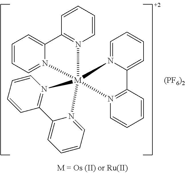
C1=CC=CC2=N1[M]13(N4=CC=CC=C24)(N2=C(C=CC=C2)C2=CC=CC=N21)N1=CC=CC=C1C1=N3C=CC=C1.[(PF6)2]
